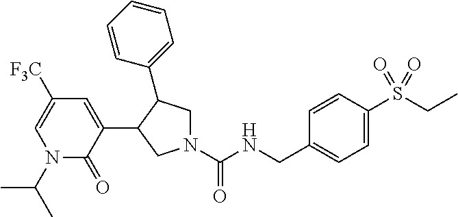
N1(C(NCC2=CC=C(S(CC)(=O)=O)C=C2)=O)CC(C2=CC=CC=C2)C(C2=CC([F3C])=CN(C(C)C)C2=O)C1
